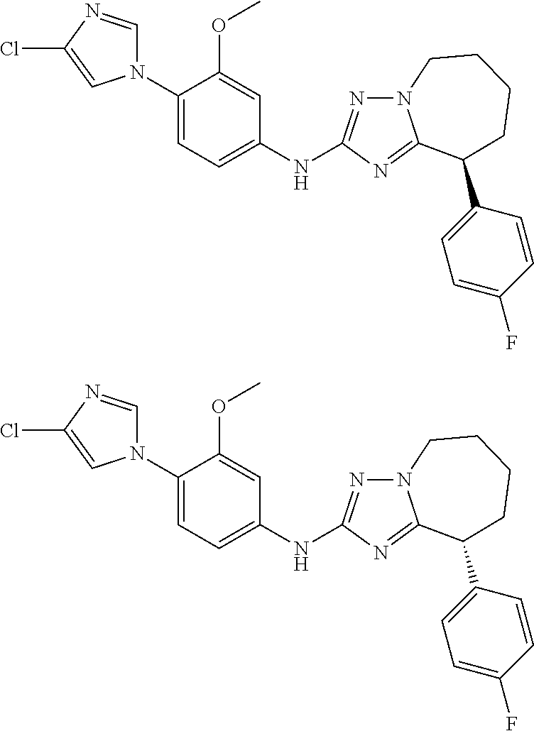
C1(N2C=NC(Cl)=C2)=CC=C(NC2=NN3C(=N2)C(C2=CC=C(F)C=C2)CCCC3)C=C1OC.C1(N2C=NC(Cl)=C2)=CC=C(NC2=NN3C(=N2)C(C2=CC=C(F)C=C2)CCCC3)C=C1OC
